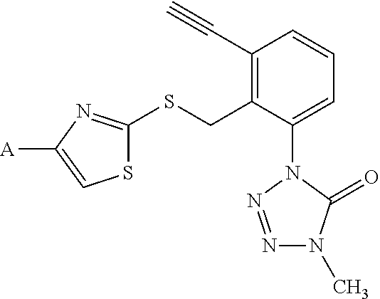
S1C(SCC2=C(C#C)C=CC=C2N2N=NN(C)C2=O)=NC([A])=C1
